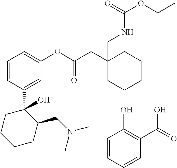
C1(C2(O)CCCCC2CN(C)C)=CC(OC(CC2(CNC(OCC)=O)CCCCC2)=O)=CC=C1.C1=CC(C(=O)O)=C(O)C=C1
